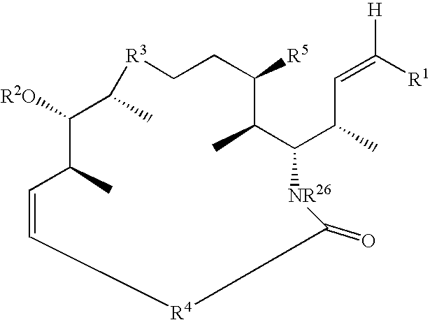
[R3]1CCC([R5])C(C)C(C(C)C=C([H])[R1])[NR26]C(=O)[R4]C=CC(C)C([R2O])C1C
